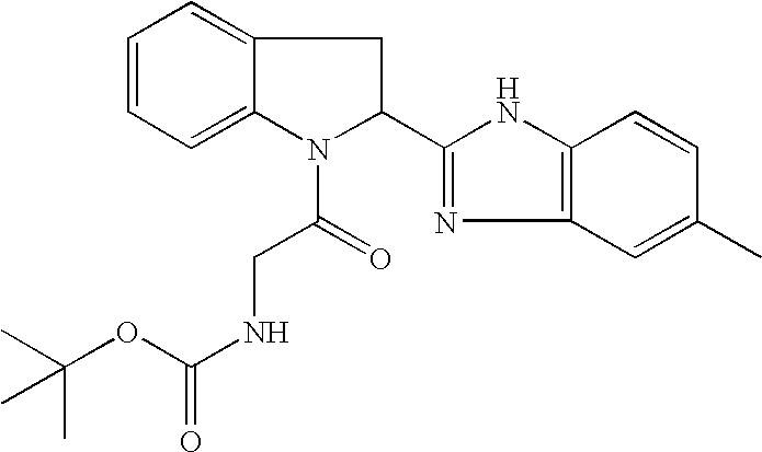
C1=CC=C2C(=C1)CC(C1=NC3=C(N1)C=CC(C)=C3)N2C(=O)CNC(=O)OC(C)(C)C
